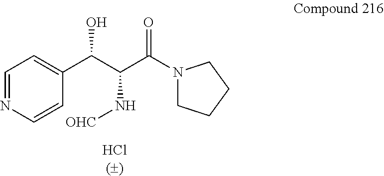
C(C(C(=O)N1CCCC1)N[OHC])(O)C1=CC=NC=C1
